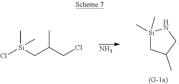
N.[Si]1(C)(C)CC(C)CN1.Cl[Si](CC(CCl)C)(C)C
